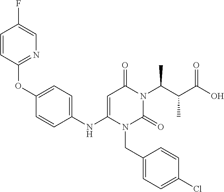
C1(OC2=NC=C(F)C=C2)=CC=C(NC2=CC(=O)N(C(C(C(O)=O)C)C)C(=O)N2CC2=CC=C(Cl)C=C2)C=C1
